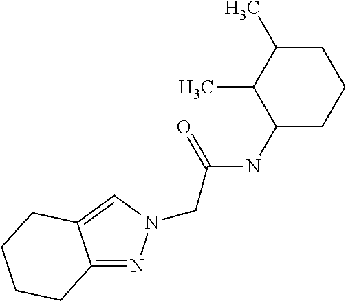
C12=NN(CC(NC3CCCC(C)C3C)=O)C=C1CCCC2
